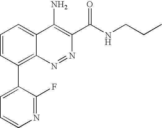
C1=CN=C(F)C(C2=C3N=NC(C(NCCC)=O)=C(N)C3=CC=C2)=C1
